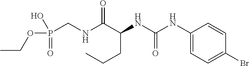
N(C(C(NC(NC1=CC=C(Br)C=C1)=O)CCC)=O)CP(=O)(OCC)O
